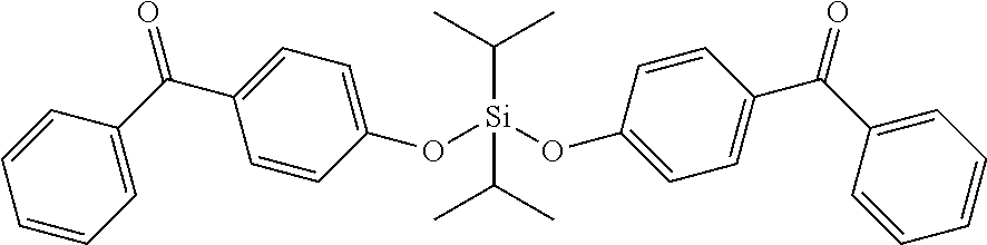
C1=CC(O[Si](OC2=CC=C(C(C3=CC=CC=C3)=O)C=C2)(C(C)C)C(C)C)=CC=C1C(C1=CC=CC=C1)=O
